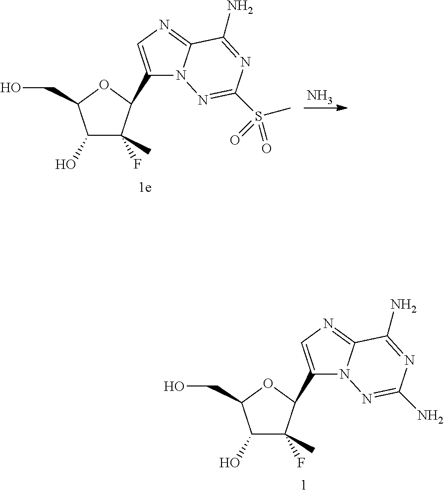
C1(O)C(F)(C)C(C2=CN=C3N2N=C(S(C)(=O)=O)N=C3N)OC1CO.N.C1(O)C(F)(C)C(C2=CN=C3N2N=C(N)N=C3N)OC1CO
